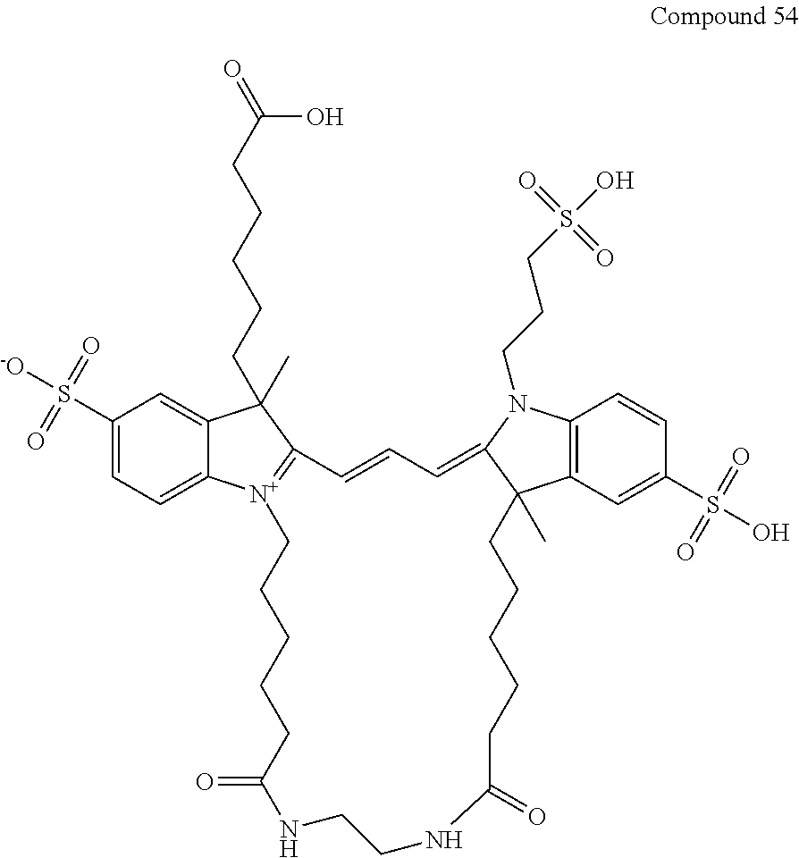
C1(S([-O])(=O)=O)=CC=C2C(=C1)C(CCCCCC(=O)O)(C)C1=[N+]2CCCCCC(=O)NCCNC(=O)CCCCCC2(C)C3=C(N(CCCS(O)(=O)=O)C2=CC=C1)C=CC(S(O)(=O)=O)=C3
